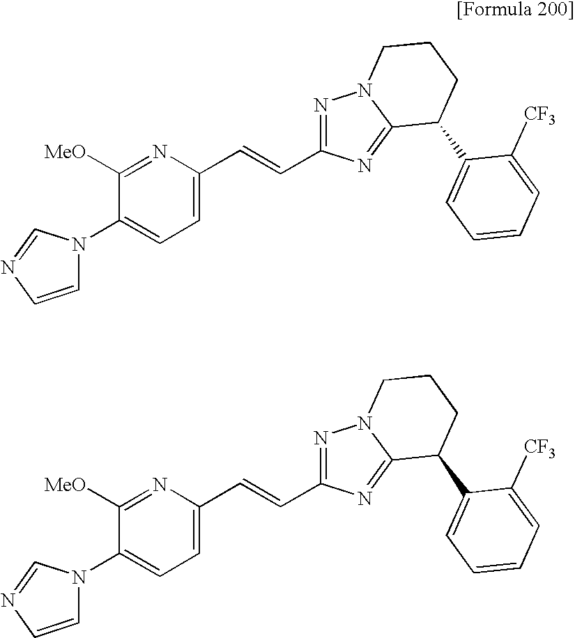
N1(C2=CC=C(C=CC3=NN4C(=N3)C(C3=CC=CC=C3[CF3])CCC4)N=C2[MeO])C=CN=C1.N1(C2=CC=C(C=CC3=NN4C(=N3)C(C3=CC=CC=C3[CF3])CCC4)N=C2[MeO])C=CN=C1
